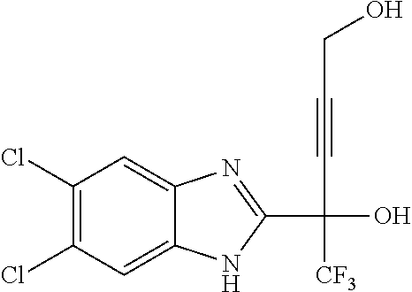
C1(Cl)=C(Cl)C=C2C(=C1)N=C(C(O)(C#CCO)[CF3])N2
